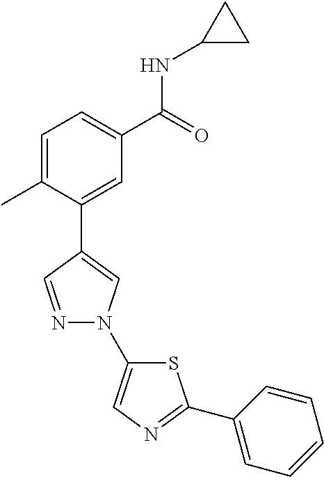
C1=C(C)C(C2=CN(C3=CN=C(C4=CC=CC=C4)S3)N=C2)=CC(C(=O)NC2CC2)=C1
